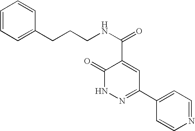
C1=CN=CC=C1C1=NNC(=O)C(C(NCCCC2=CC=CC=C2)=O)=C1
